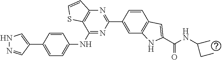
C1=CC(C2=CNN=C2)=CC=C1NC1=NC(C2=CC3=C(C=C2)C=C(C(=O)NC(CC)C)N3)=NC2=C1SC=C2
